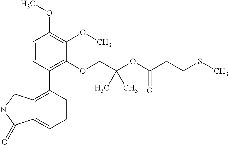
C1=CC(C2=C3C(=CC=C2)C(=O)NC3)=C(OCC(OC(CCSC)=O)(C)C)C(OC)=C1OC
